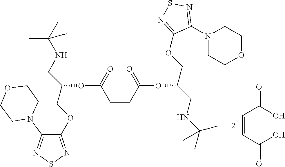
C(=CC(O)=O)C(O)=O.O(C(COC1=NSN=C1N1CCOCC1)CNC(C)(C)C)C(=O)CCC(OC(COC1=NSN=C1N1CCOCC1)CNC(C)(C)C)=O
